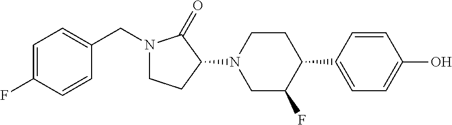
C1=C(F)C=CC(CN2CCC(N3CC(F)C(C4=CC=C(O)C=C4)CC3)C2=O)=C1
